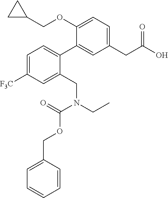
C1(CC(O)=O)=CC=C(OCC2CC2)C(C2=CC=C([F3C])C=C2CN(CC)C(=O)OCC2=CC=CC=C2)=C1
